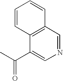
C1(C(C)=O)=CN=CC2=C1C=CC=C2
